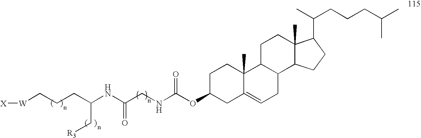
N(C(CNC(OC1CC2=CCC3C(C2(C)CC1)CCC1(C)C3CCC1C(C)CCCC(C)C)=O)=O)C(CCC[W][X])C[R3]
